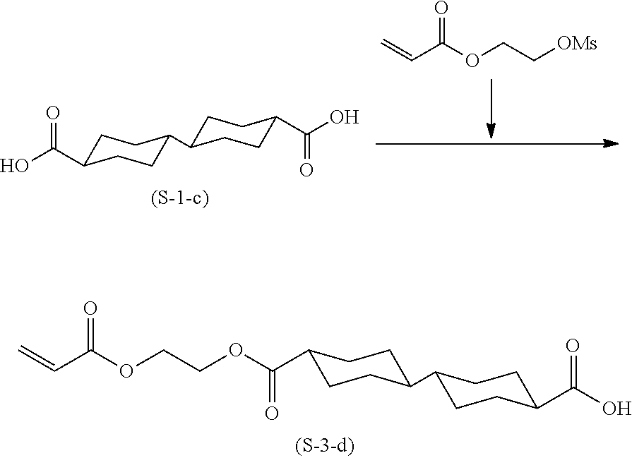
C1C(C(O)=O)CCC(C2CCC(C(O)=O)CC2)C1.C=CC(OCC[OMs])=O.O(CCOC(C=C)=O)C(C1CCC(C2CCC(C(O)=O)CC2)CC1)=O
